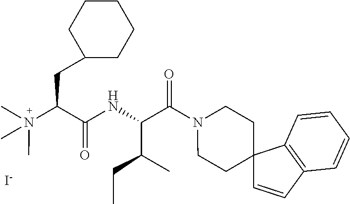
N(C(C(NC(C(N1CCC2(CC1)C=CC1=C2C=CC=C1)=O)C(C)CC)=O)CC1CCCCC1)(C)(C)C.[I-]
